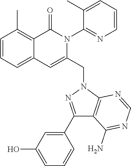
C1=CC=C2C(=C1C)C(=O)N(C1=NC=CC=C1C)C(CN1C3=C(C(N)=NC=N3)C(C3=CC(O)=CC=C3)=N1)=C2
